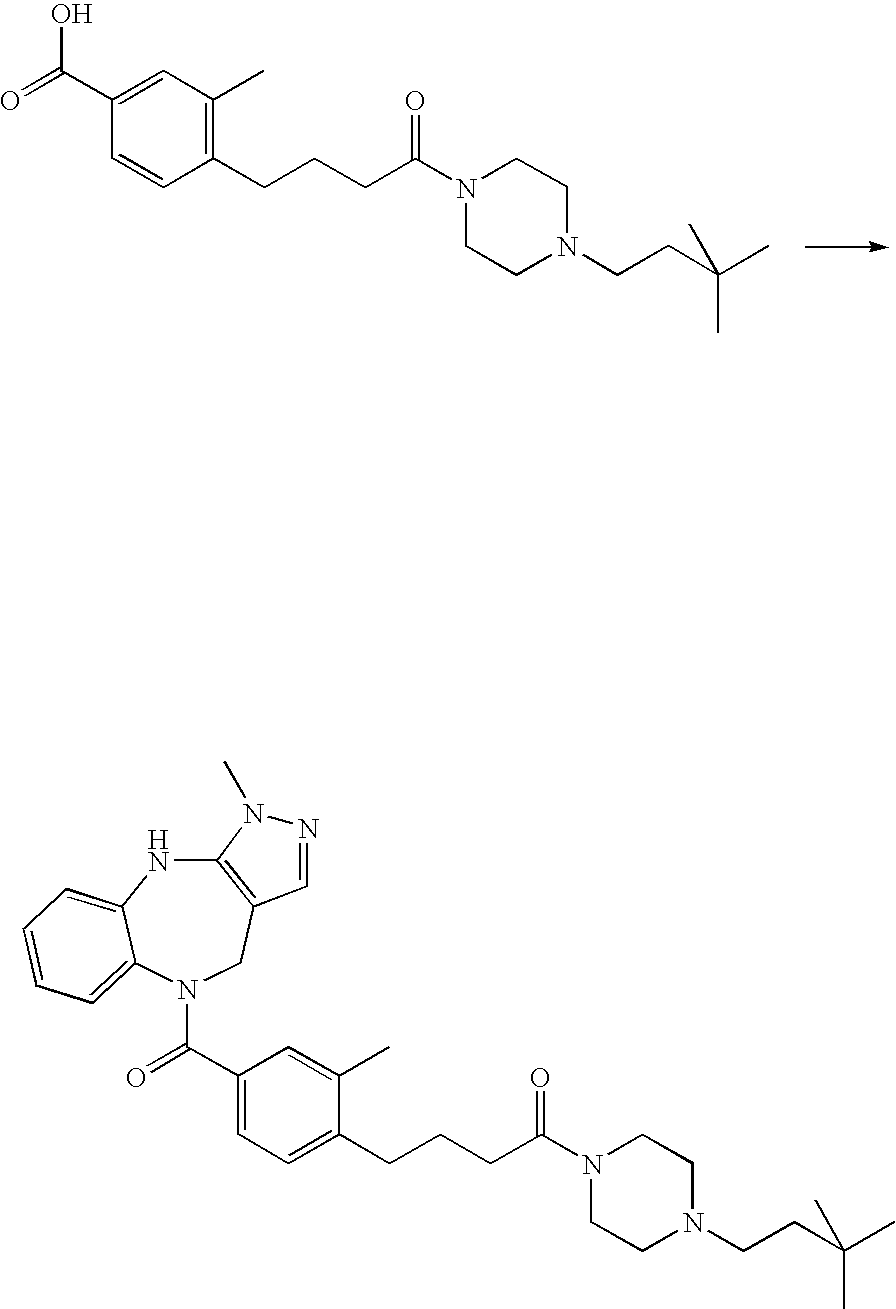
C1(CCCC(N2CCN(CCC(C)(C)C)CC2)=O)=C(C)C=C(C(=O)O)C=C1.C12=C(CN(C(C3=CC=C(CCCC(N4CCN(CCC(C)(C)C)CC4)=O)C(C)=C3)=O)C3=CC=CC=C3N1)C=NN2C
